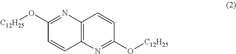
C1(O[C12H25])=NC2=C(C=C1)N=C(O[C12H25])C=C2
